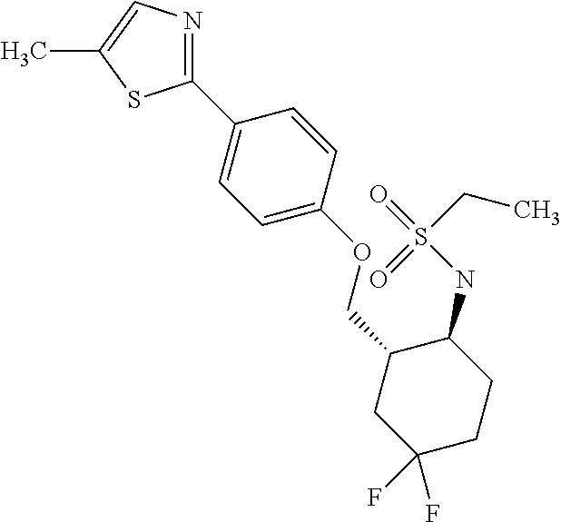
C1(C2=CC=C(OCC3CC(F)(F)CCC3NS(CC)(=O)=O)C=C2)=NC=C(C)S1
